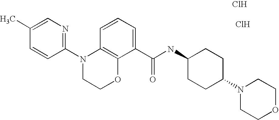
C1(N2CCOC3=C2C=CC=C3C(NC2CCC(N3CCOCC3)CC2)=O)=NC=C(C)C=C1.Cl.Cl
